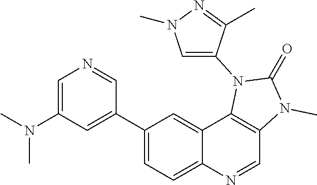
N(C)(C1=CN=CC(C2=CC=C3C(=C2)C2=C(C=N3)N(C)C(=O)N2C2=CN(C)N=C2C)=C1)C
